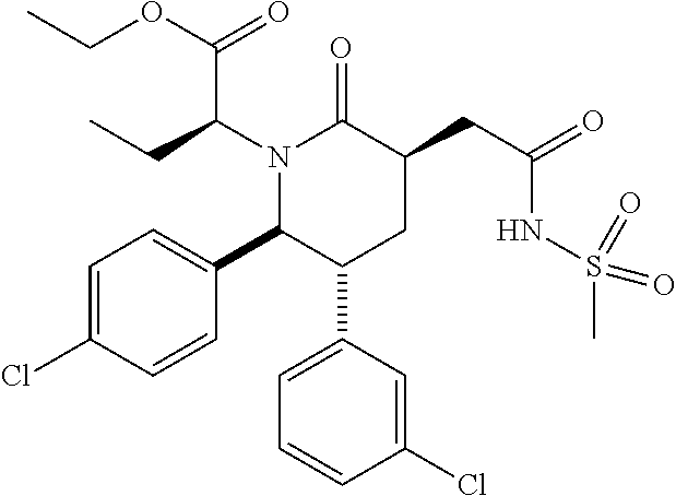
N1(C(CC)C(OCC)=O)C(C2=CC=C(Cl)C=C2)C(C2=CC=CC(Cl)=C2)CC(CC(=O)NS(C)(=O)=O)C1=O
